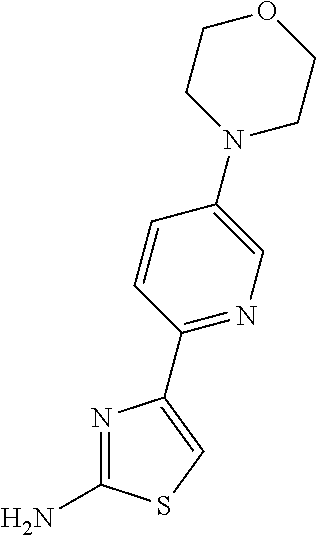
C1(C2=CSC(N)=N2)=NC=C(N2CCOCC2)C=C1
